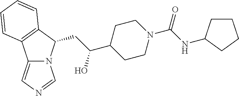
C12=CN=CN1C(CC(C1CCN(C(NC3CCCC3)=O)CC1)O)C1=C2C=CC=C1
